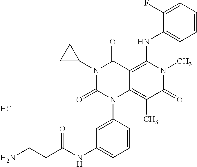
N1(C2CC2)C(=O)N(C2=CC(NC(CCN)=O)=CC=C2)C2=C(C)C(=O)N(C)C(NC3=CC=CC=C3F)=C2C1=O.Cl
